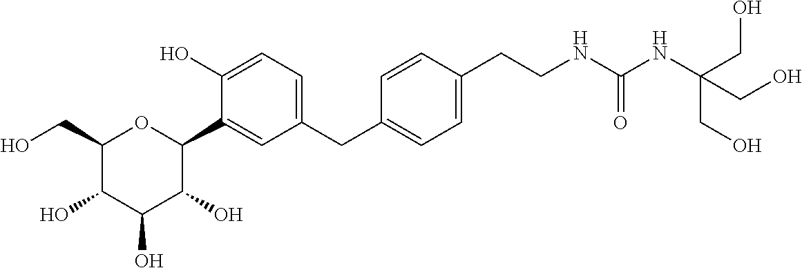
C1(CO)C(O)C(O)C(O)C(C2=CC(CC3=CC=C(CCNC(NC(CO)(CO)CO)=O)C=C3)=CC=C2O)O1
